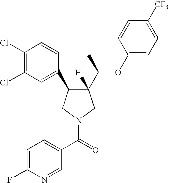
C1(C(OC2=CC=C([CF3])C=C2)C)([H])C(C2=CC(Cl)=C(Cl)C=C2)CN(C(=O)C2=CC=C(F)N=C2)C1
